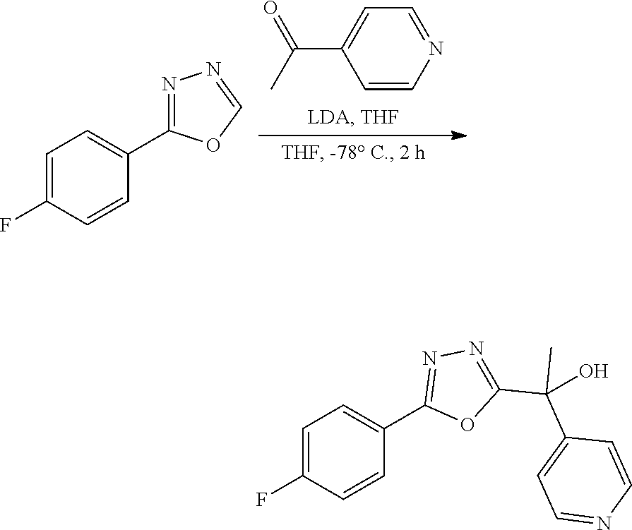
C1=NC=CC(C(=O)C)=C1.C1=C(F)C=CC(C2=NN=CO2)=C1.C1=C(F)C=CC(C2=NN=C(C(C3=CC=NC=C3)(O)C)O2)=C1
